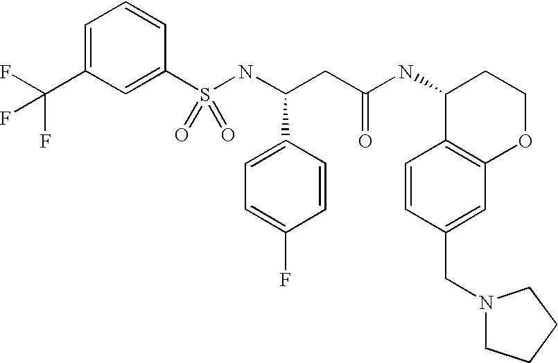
S(NC(CC(NC1C2=C(OCC1)C=C(CN1CCCC1)C=C2)=O)C1=CC=C(F)C=C1)(=O)(=O)C1=CC(C(F)(F)F)=CC=C1
